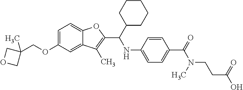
C1=C(OCC2(C)COC2)C=C2C(=C1)OC(C(NC1=CC=C(C(=O)N(CCC(O)=O)C)C=C1)C1CCCCC1)=C2C
